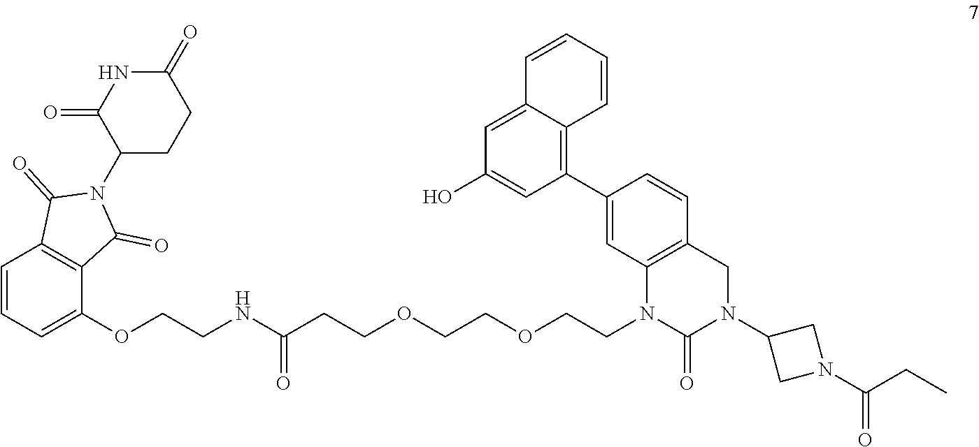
C1=CC2=C(C3=CC4=C(C=C3)CN(C3CN(C(=O)CC)C3)C(=O)N4CCOCCOCCC(NCCOC3=CC=CC4=C3C(=O)N(C3C(=O)NC(=O)CC3)C4=O)=O)C=C(O)C=C2C=C1
